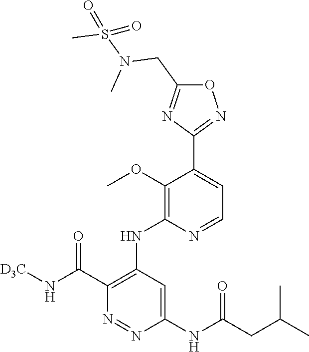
O1C(CN(S(C)(=O)=O)C)=NC(C2=CC=NC(NC3=C(C(N[D3C])=O)N=NC(NC(CC(C)C)=O)=C3)=C2OC)=N1
